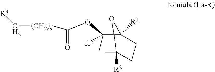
C1C2([R2])C3(C1(OC(=O)[(CH2)n]C[R3])[H])OC3([R1])CC2
